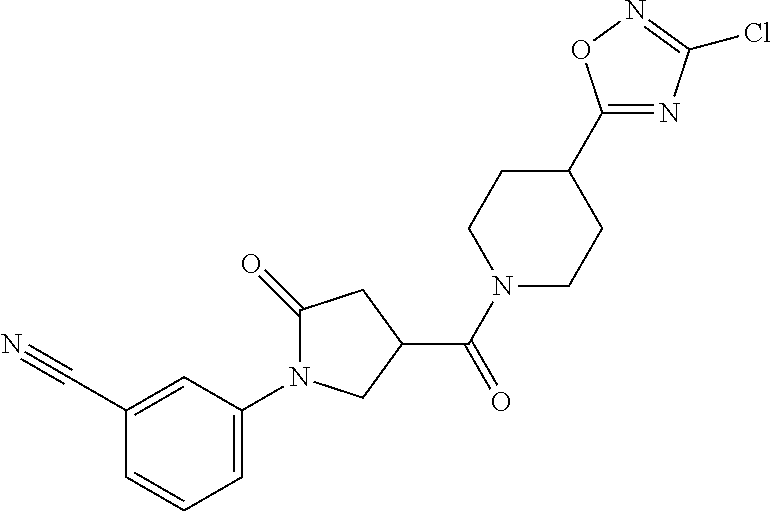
C1=C(N2C(=O)CC(C(N3CCC(C4=NC(Cl)=NO4)CC3)=O)C2)C=C(C#N)C=C1
